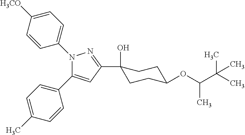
C1([H3CO])=CC=C(N2C(C3=CC=C(C)C=C3)=CC(C3(O)CCC(OC(C)C(C)(C)C)CC3)=N2)C=C1
